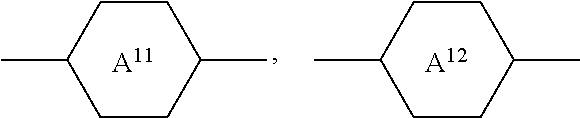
CC1CCC(C)CC1.[A11].CC1CCC(C)CC1.[A12]
